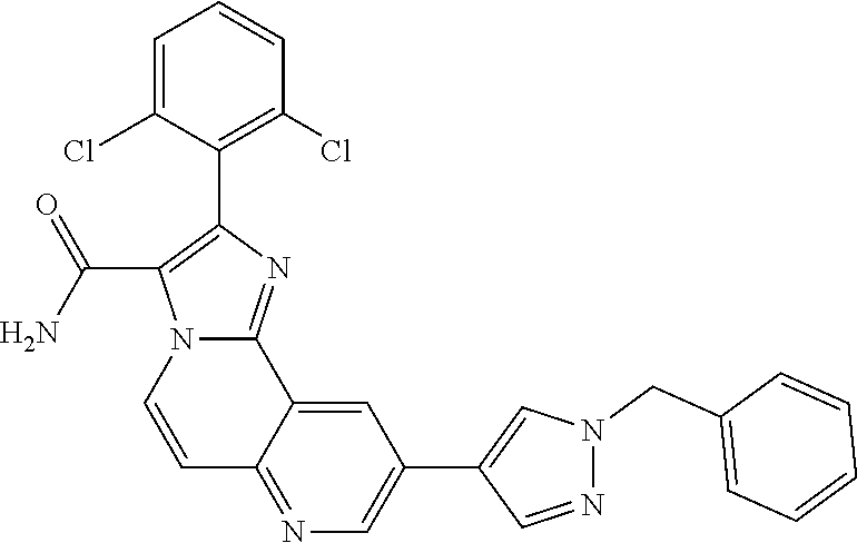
C12=NC=C(C3=CN(CC4=CC=CC=C4)N=C3)C=C1C1=NC(C3=C(Cl)C=CC=C3Cl)=C(C(N)=O)N1C=C2
